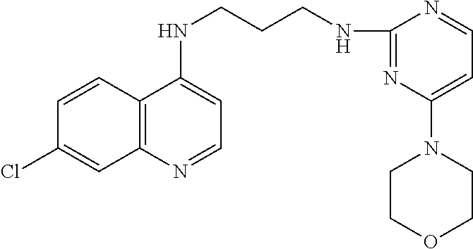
C1=CC2=C(C=C1Cl)N=CC=C2NCCCNC1=NC(N2CCOCC2)=CC=N1
